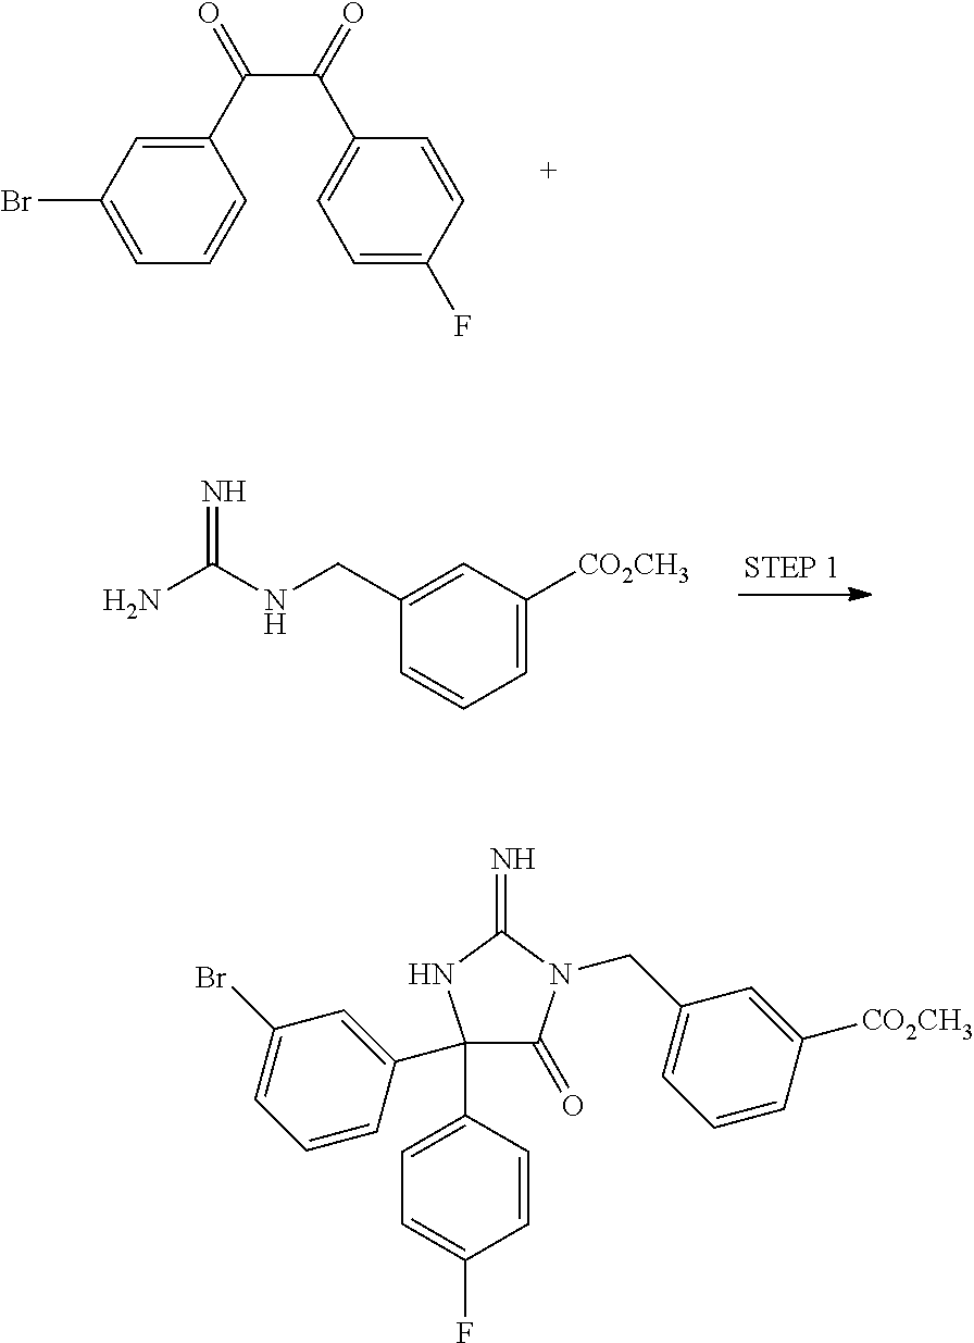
C1(C2=CC(Br)=CC=C2)(C2=CC=C(F)C=C2)C(=O)N(CC2=CC=CC([CO2CH3])=C2)C(=N)N1.C1(C(=O)C(=O)C2=CC=C(F)C=C2)=CC(Br)=CC=C1.C1=C([CO2CH3])C=C(CNC(N)=N)C=C1
